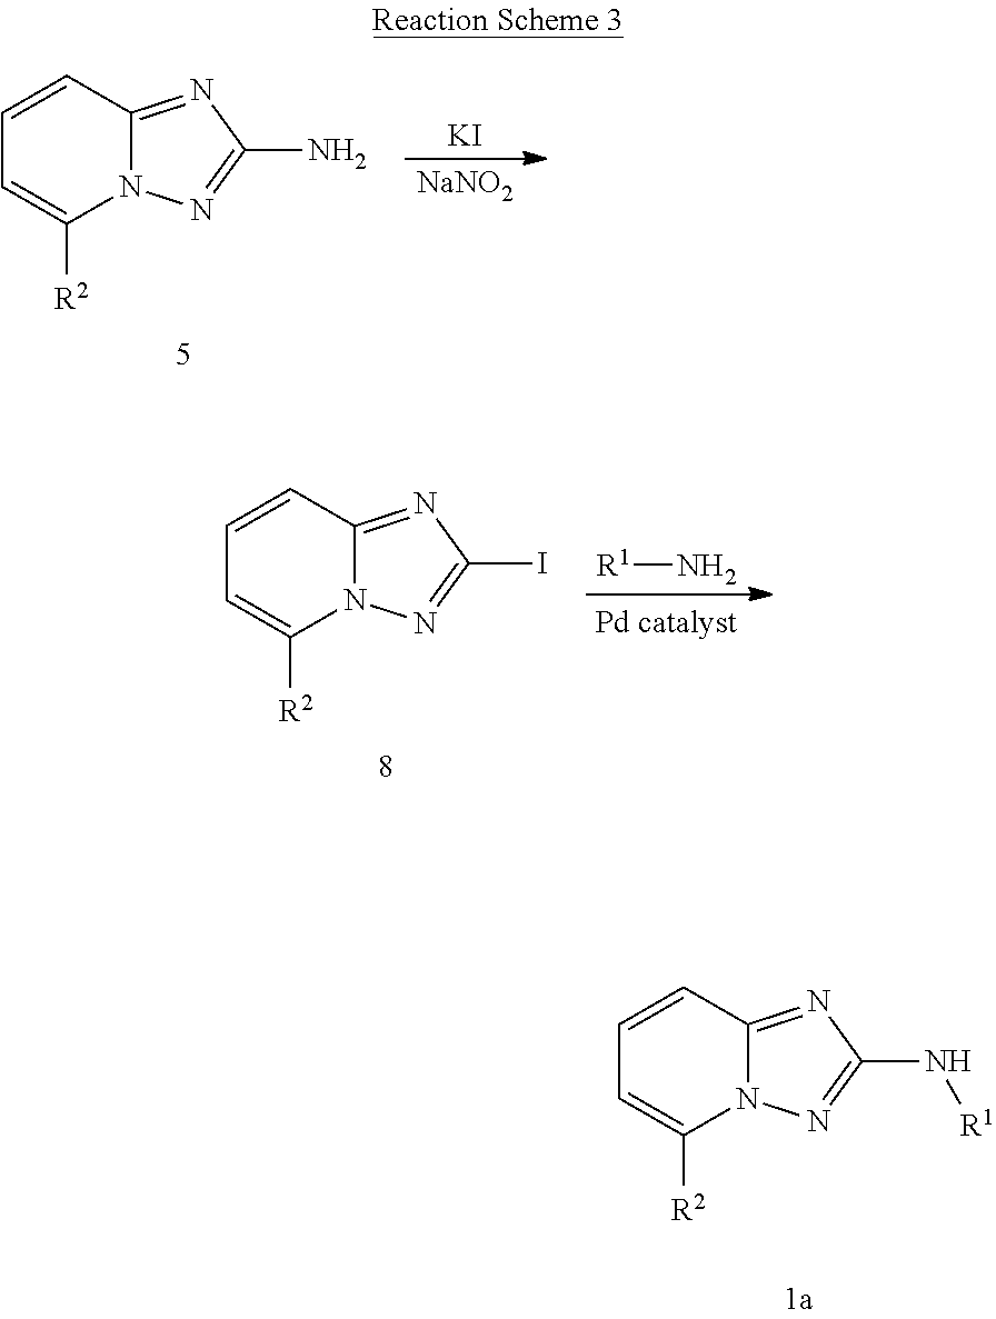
C1=CC2=NC(N)=NN2C([R2])=C1.[KI].[NaNO2].C1=CC2=NC(I)=NN2C([R2])=C1.[R1]N.C1=CC2=NC(N[R1])=NN2C([R2])=C1
